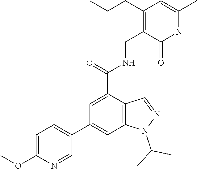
C1(OC)=CC=C(C2=CC3=C(C(C(=O)NCC4=C(CCC)C=C(C)NC4=O)=C2)C=NN3C(C)C)C=N1
